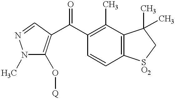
N1(C)C(O[Q])=C(C(C2=C(C)C3=C(C=C2)[SO2]CC3(C)C)=O)C=N1
